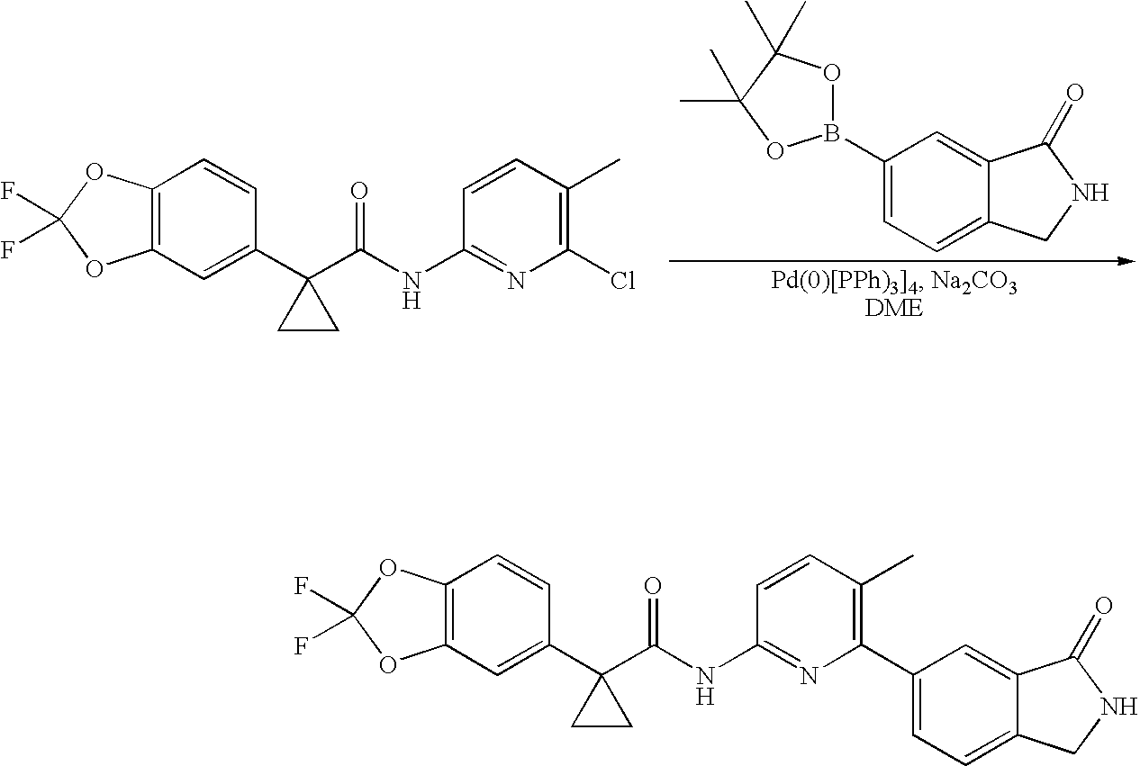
C12=C(OC(F)(F)O1)C=CC(C1(C(NC3=NC(Cl)=C(C)C=C3)=O)CC1)=C2.C12=CC(B3OC(C)(C)C(C)(C)O3)=CC=C1CNC2=O.C12=C(OC(F)(F)O1)C=CC(C1(C(NC3=NC(C4=CC=C5C(=C4)C(=O)NC5)=C(C)C=C3)=O)CC1)=C2
